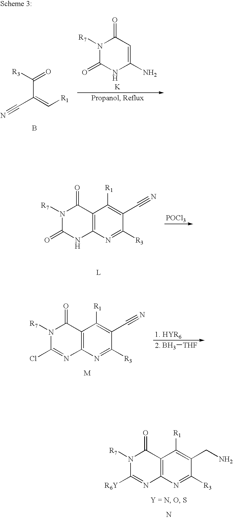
N1([R7])C(=O)NC2=C(C1=O)C([R1])=C(C#N)C([R3])=N2.[L].[POCl3].N1([R7])C([R6Y])=NC2=C(C1=O)C([R1])=C(CN)C([R3])=N2.N.N1([R7])C(=O)NC(N)=CC1=O.[K].C(C(=C[R1])C#N)([R3])=O.B.N1([R7])C(Cl)=NC2=C(C1=O)C([R1])=C(C#N)C([R3])=N2.[M].B[THF]
